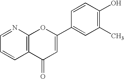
C1=NC2=C(C=C1)C(=O)C=C(C1=CC(C)=C(O)C=C1)O2
